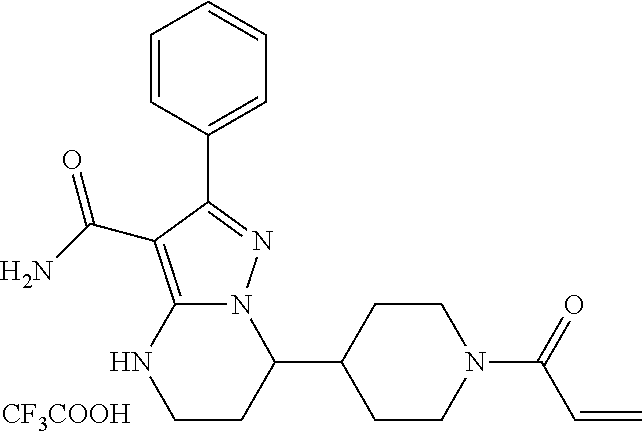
C1=CC(C2=NN3C(=C2C(=O)N)NCCC3C2CCN(C(=O)C=C)CC2)=CC=C1.[CF3COOH]
